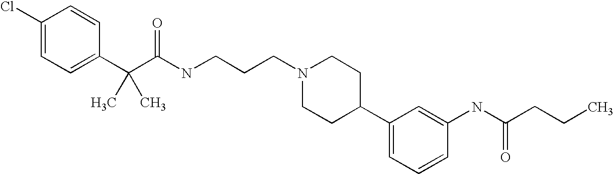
C1(Cl)=CC=C(C(C(NCCCN2CCC(C3=CC=CC(NC(CCC)=O)=C3)CC2)=O)(C)C)C=C1
